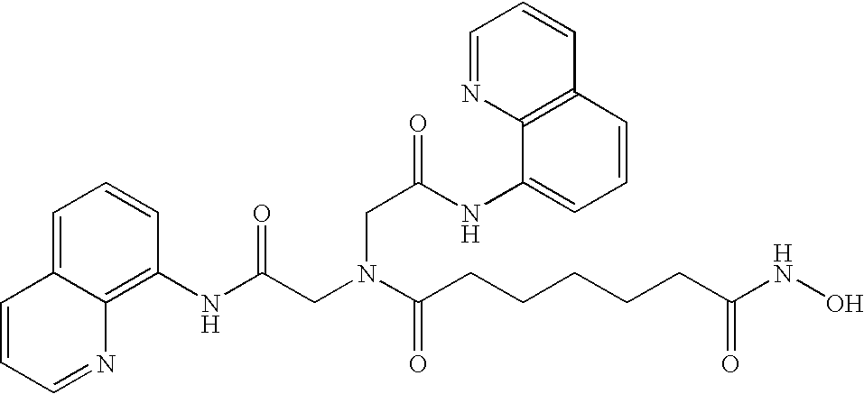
C1=C2C(=C(NC(CN(C(CCCCCC(NO)=O)=O)CC(=O)NC3=CC=CC4=C3N=CC=C4)=O)C=C1)N=CC=C2
